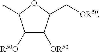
C1([R50O])C([OR50])C(C[OR50])OC1C
